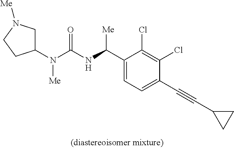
C1(N(C(NC(C2=CC=C(C#CC3CC3)C(Cl)=C2Cl)[Me])=O)[Me])CN([Me])CC1
